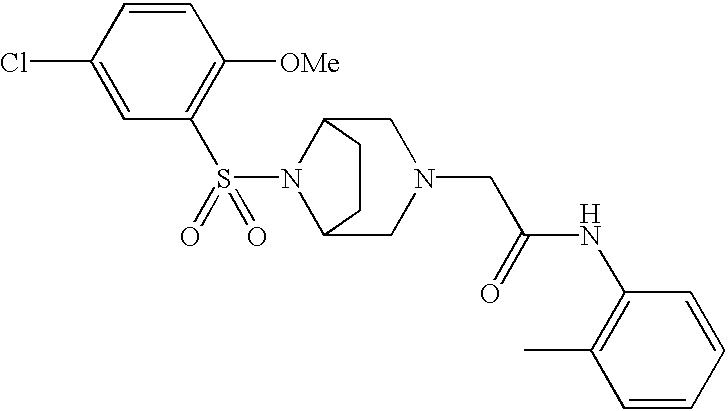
S(N1C2CN(CC(NC3=C(C)C=CC=C3)=O)CC1CC2)(C1=C([OMe])C=CC(Cl)=C1)(=O)=O
